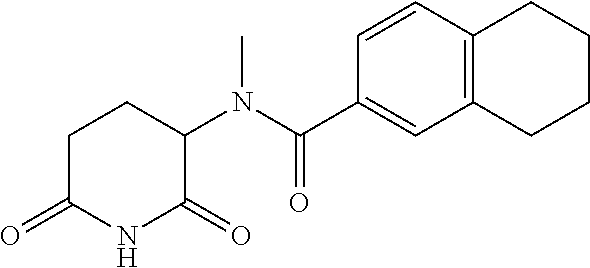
C1C(=O)NC(=O)C(N(C(C2=CC3=C(C=C2)CCCC3)=O)C)C1
